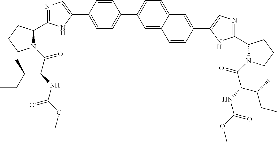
N1(C(=O)C(NC(OC)=O)C(C)CC)C(C2=NC=C(C3=CC=C(C4=CC=C5C(=C4)C=CC(C4=CN=C(C6N(C(C(C(CC)C)NC(=O)OC)=O)CCC6)N4)=C5)C=C3)N2)CCC1
